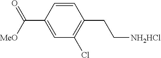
C1=CC(C(=O)[MeO])=CC(Cl)=C1CC[NH2HCl]
